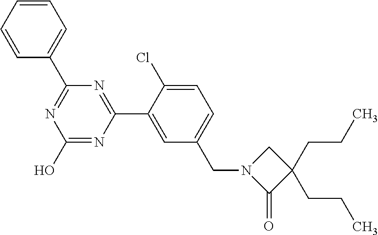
N1=C(C2=CC=CC=C2)N=C(C2=CC(CN3C(=O)C(CCC)(CCC)C3)=CC=C2Cl)N=C1O
